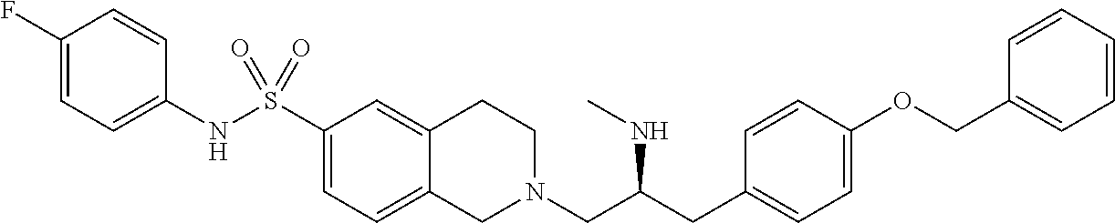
C1(F)=CC=C(NS(C2=CC=C3C(=C2)CCN(CC(CC2=CC=C(OCC4=CC=CC=C4)C=C2)NC)C3)(=O)=O)C=C1
